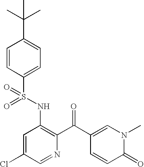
O=S(NC1=C(C(C2=CN(C)C(=O)C=C2)=O)N=CC(Cl)=C1)(=O)C1=CC=C(C(C)(C)C)C=C1
